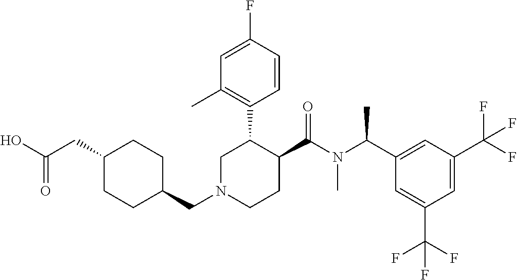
C(N1CCC(C(N(C(C2=CC(C(F)(F)F)=CC(C(F)(F)F)=C2)C)C)=O)C(C2=C(C)C=C(F)C=C2)C1)C1CCC(CC(O)=O)CC1
